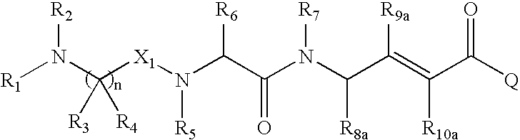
[R1]N(C([X1]N(C(C(N(C(C(=C(C([Q])=O)[R10a])[R9a])[R8a])[R7])=O)[R6])[R5])([R4])[R3])[R2]
